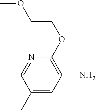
C1(C)=CC(N)=C(OCCOC)N=C1
